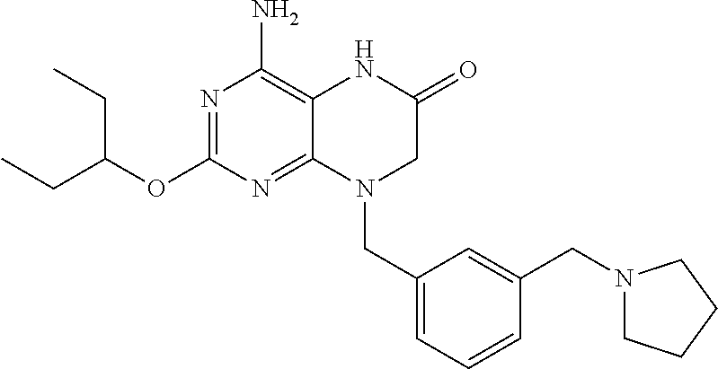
CCC(OC1=NC(N)=C2C(=N1)N(CC1=CC=CC(CN3CCCC3)=C1)CC(=O)N2)CC
